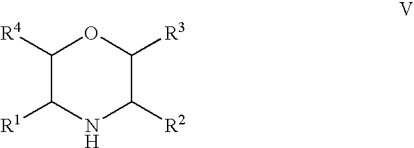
C1([R4])C([R1])NC([R2])C([R3])O1
